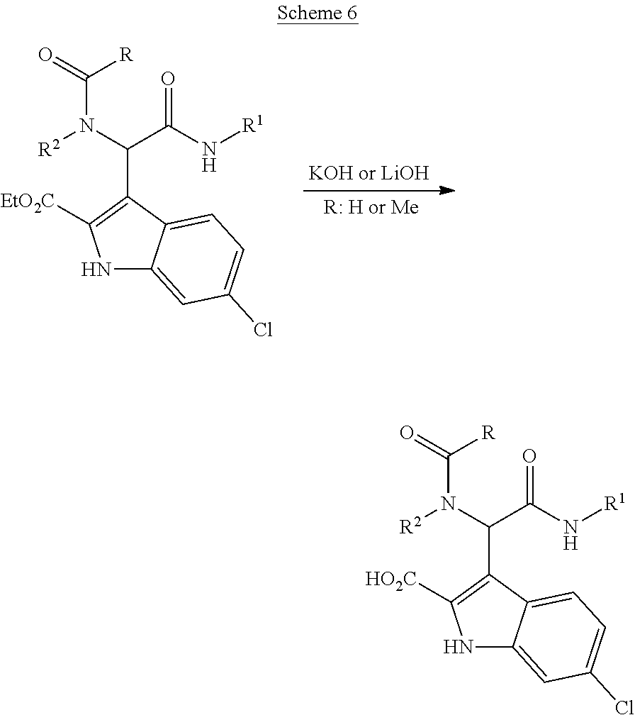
N1C2=CC(Cl)=CC=C2C(C(C(=O)N[R1])N(C([R])=O)[R2])=C1[HO2C].N1C2=CC(Cl)=CC=C2C(C(C(=O)N[R1])N(C([R])=O)[R2])=C1[EtO2C]
